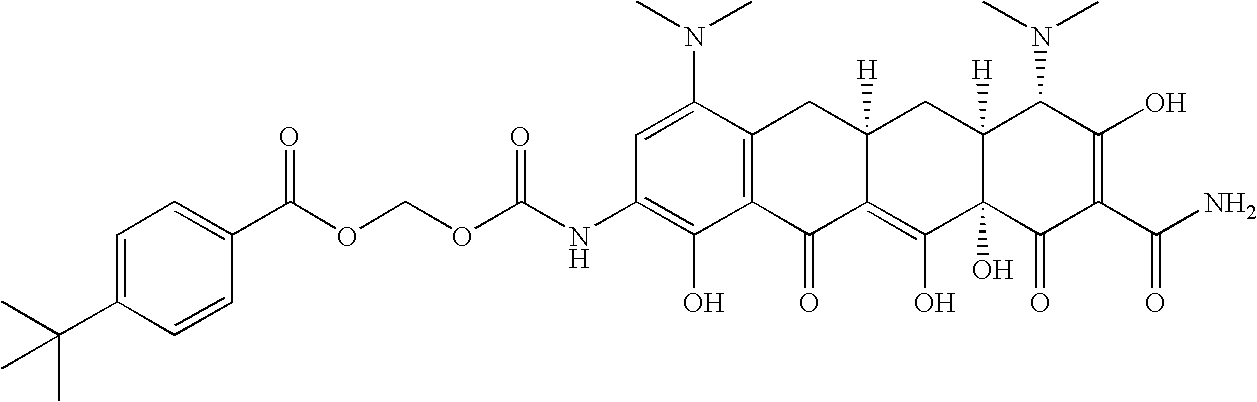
C(OC(NC1=C(O)C2=C(C(N(C)C)=C1)CC1([H])C(=C(O)C3(O)C([H])(C1)C(N(C)C)C(O)=C(C(N)=O)C3=O)C2=O)=O)OC(C1=CC=C(C(C)(C)C)C=C1)=O
